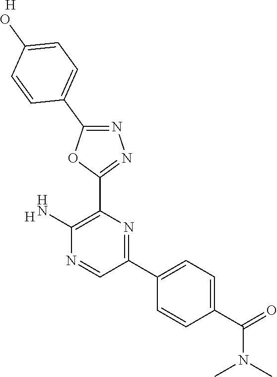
[H].C1(N)=C(C2=NN=C(C3=CC=C(O)C=C3)O2)N=C(C2=CC=C(C(=O)N(C)C)C=C2)C=N1.[H]
